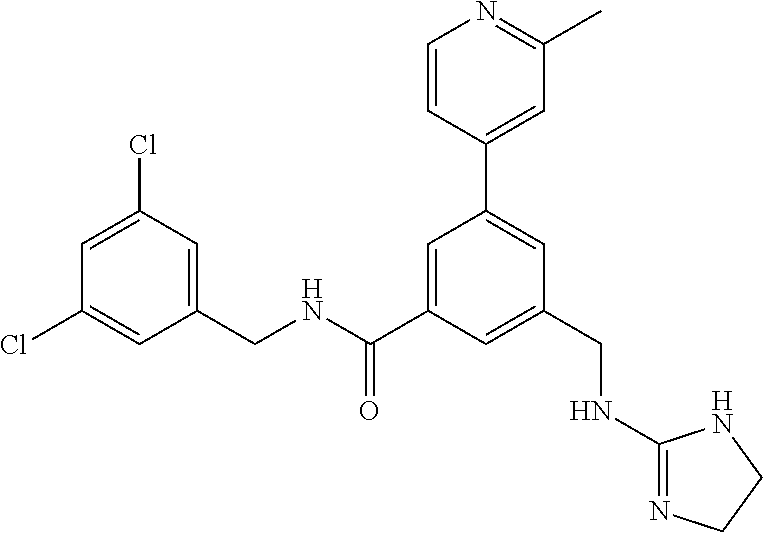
C1(CNC(C2=CC(C3=CC(C)=NC=C3)=CC(CNC3=NCCN3)=C2)=O)=CC(Cl)=CC(Cl)=C1
